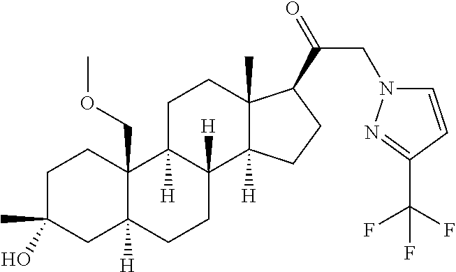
C1C(C)(O)CC2([H])C(COC)(C1)C1([H])C([H])(CC2)C2([H])C(C)(CC1)C(C(=O)CN1C=CC(C(F)(F)F)=N1)CC2
